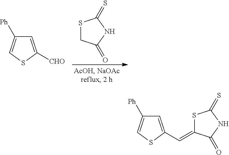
S1CC(=O)NC1=S.C1=C([CHO])SC=C1[Ph].S1C(=CC2=CC([Ph])=CS2)C(=O)NC1=S
